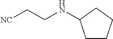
C1CCCC1NCC[NC]
